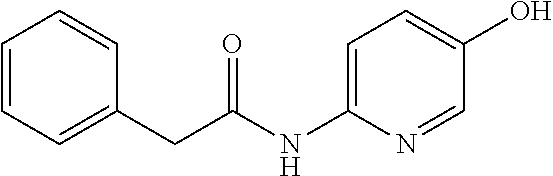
C(C(NC1=CC=C(O)C=N1)=O)C1=CC=CC=C1
